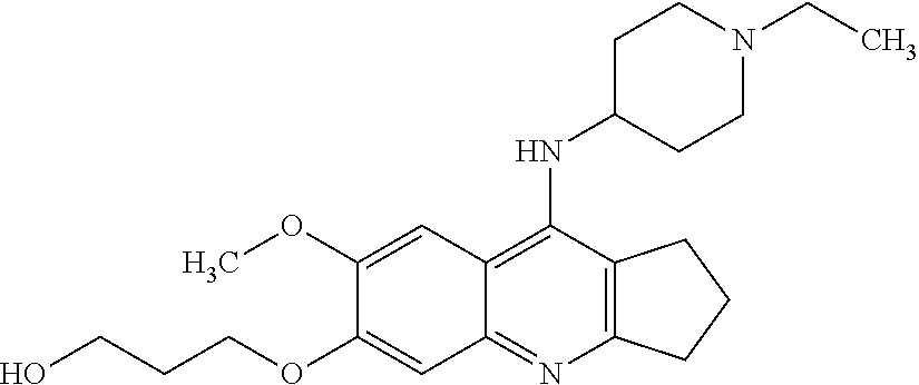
C12=C(C(NC3CCN(CC)CC3)=C3C(=N1)C=C(OCCCO)C(OC)=C3)CCC2
